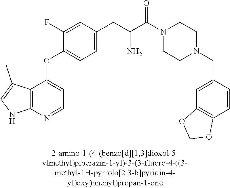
C1(F)=CC(CC(C(=O)N2CCN(CC3=CC4=C(C=C3)OCO4)CC2)N)=CC=C1OC1=CC=NC2=C1C(C)=CN2
